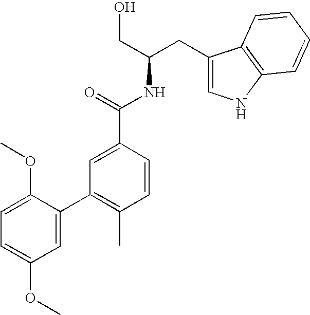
C1=C(C2=C(C)C=CC(C(=O)NC(CO)CC3=CNC4=C3C=CC=C4)=C2)C(OC)=CC=C1OC
